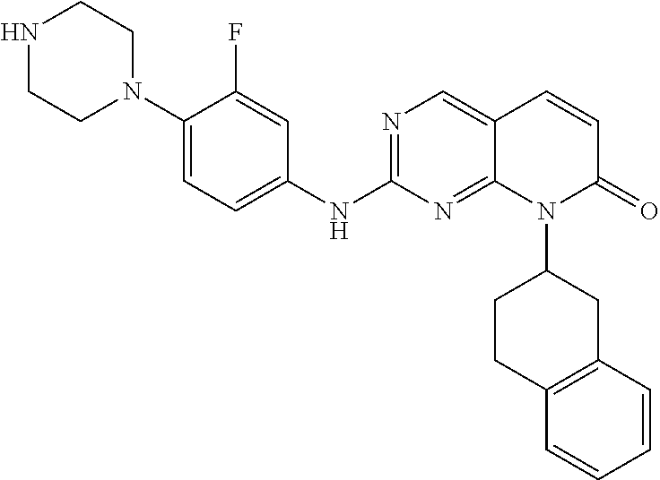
C1(N2CCNCC2)=CC=C(NC2=NC=C3C(=N2)N(C2CCC4=C(C2)C=CC=C4)C(=O)C=C3)C=C1F
